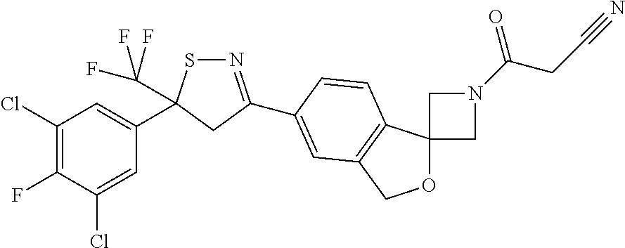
N1=C(C2=CC3=C(C4(OC3)CN(C(CC#N)=O)C4)C=C2)CC(C2=CC(Cl)=C(F)C(Cl)=C2)(C(F)(F)F)S1
